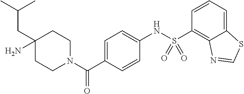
C1CN(C(C2=CC=C(NS(=O)(=O)C3=C4C(=CC=C3)SC=N4)C=C2)=O)CCC1(CC(C)C)N
